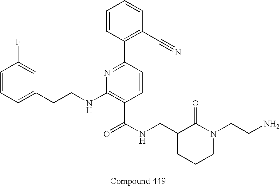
C1=CC=C(CCNC2=C(C(NCC3CCCN(CCN)C3=O)=O)C=CC(C3=C(C#N)C=CC=C3)=N2)C=C1F
